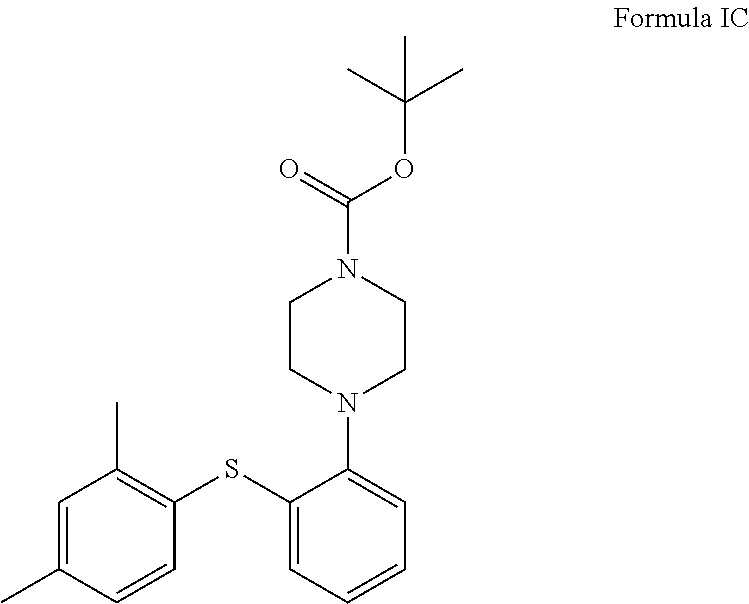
C1=C(C)C=CC(SC2=CC=CC=C2N2CCN(C(=O)OC(C)(C)C)CC2)=C1C
